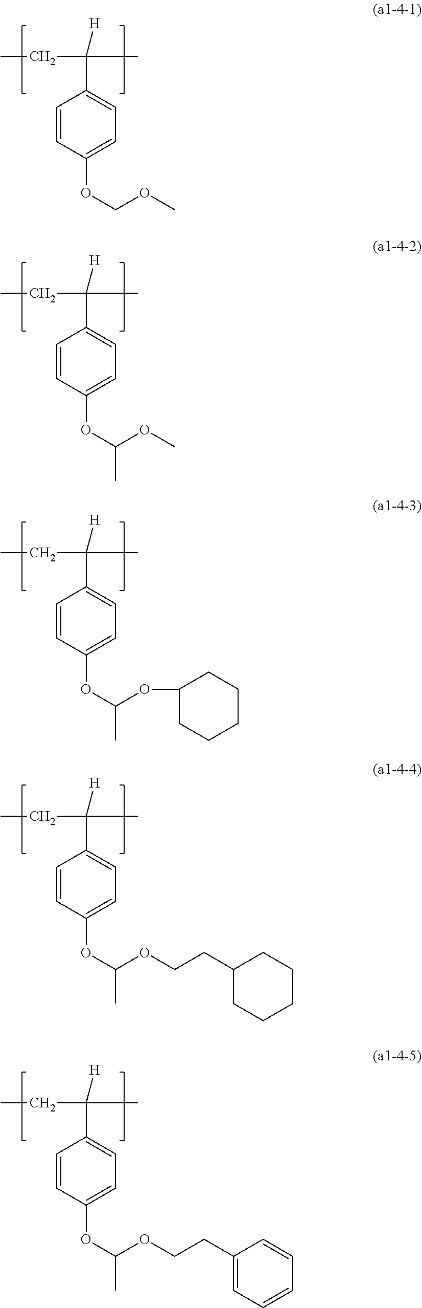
[H]C(C1=CC=C(OCOC)C=C1)(C)CC.[H]C(C1=CC=C(OC(OC)C)C=C1)(C)CC.[H]C(C1=CC=C(OC(OC2CCCCC2)C)C=C1)(C)CC.[H]C(C1=CC=C(OC(OCCC2CCCCC2)C)C=C1)(C)CC.[H]C(C1=CC=C(OC(OCCC2=CC=CC=C2)C)C=C1)(C)CC
